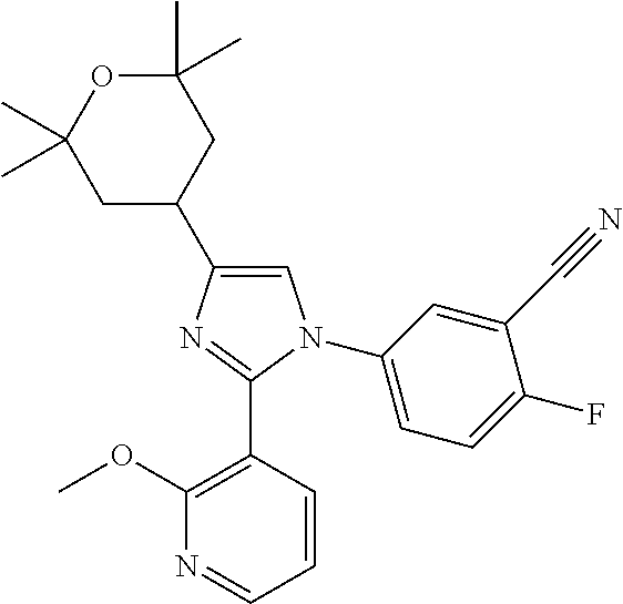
C1(C)(C)OC(C)(C)CC(C2=CN(C3=CC=C(F)C(C#N)=C3)C(C3=C(OC)N=CC=C3)=N2)C1
